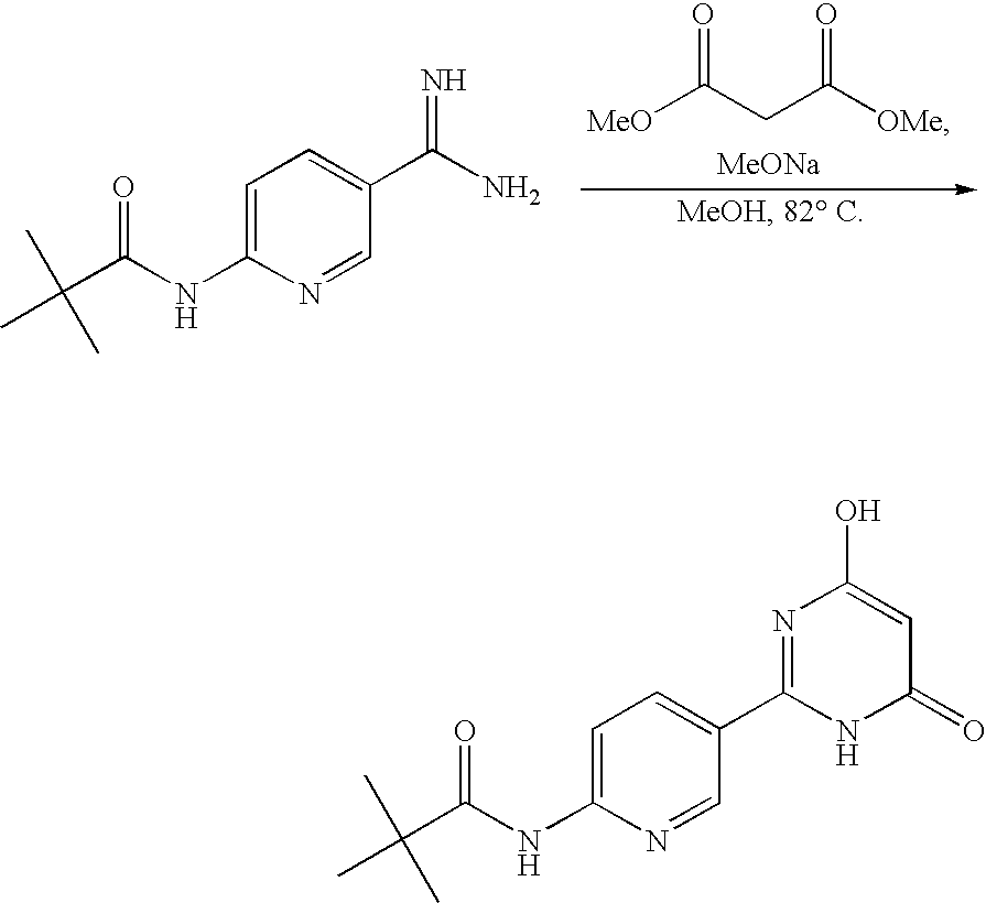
[MeO]C(CC([OMe])=O)=O.[MeONa].C1=C(NC(=O)C(C)(C)C)N=CC(C(N)=N)=C1.C1=C(NC(=O)C(C)(C)C)N=CC(C2=NC(O)=CC(=O)N2)=C1
